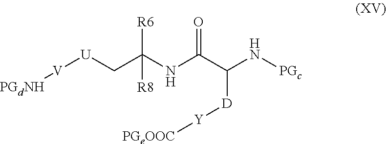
[U]([V][PGdNH])CC(NC(C(N[PGc])[D][Y][PGeOOC])=O)([R8])[R6]
